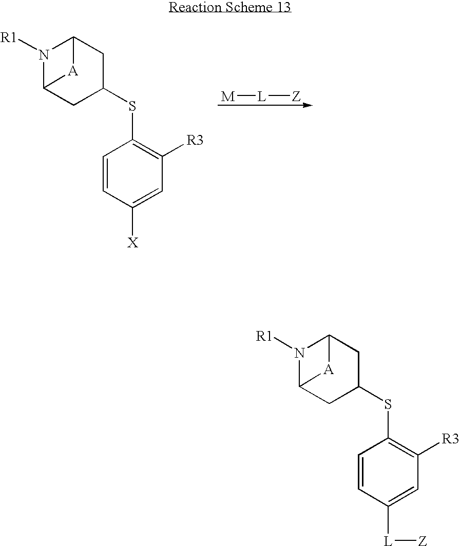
N1([R1])C2CC(SC3=C([R3])C=C([X])C=C3)CC1[A]2.[M][L][Z].N1([R1])C2CC(SC3=C([R3])C=C([L][Z])C=C3)CC1[A]2
